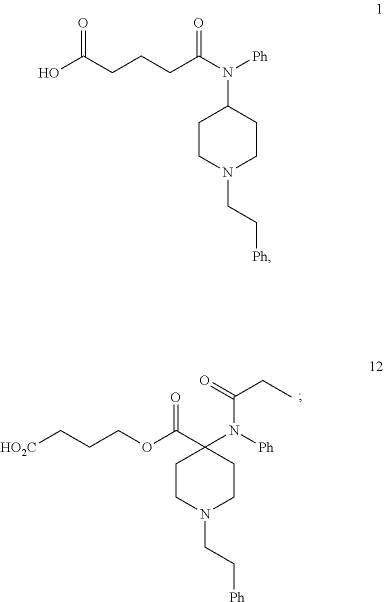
[HO2C]CCCOC(C1(N([Ph])C(=O)CC)CCN(CC[Ph])CC1)=O.OC(CCCC(N([Ph])C1CCN(CC[Ph])CC1)=O)=O
